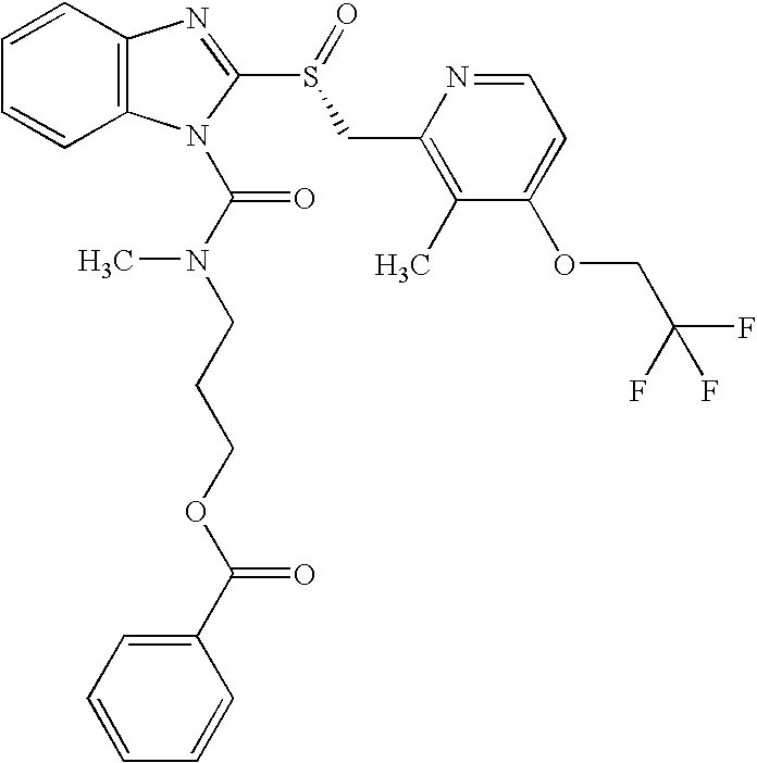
C12=C(C=CC=C1)N=C(S(=O)CC1=C(C)C(OCC(F)(F)F)=CC=N1)N2C(N(CCCOC(C1=CC=CC=C1)=O)C)=O
